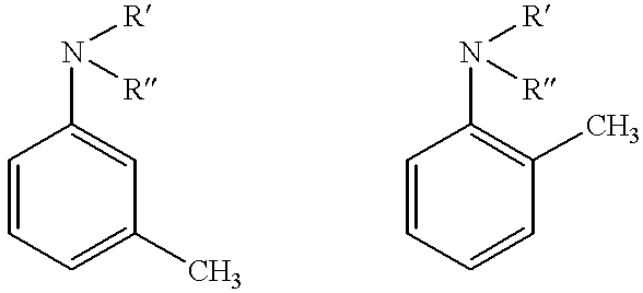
C1=CC=C(C)C=C1N([R])[R].C1=CC=CC(C)=C1N([R])[R]
